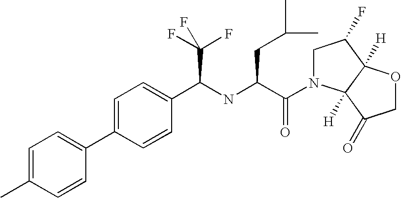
C1=C(C2=CC=C(C)C=C2)C=CC(C(NC(C(=O)N2CC(F)C3([H])C2([H])C(=O)CO3)CC(C)C)C(F)(F)F)=C1
